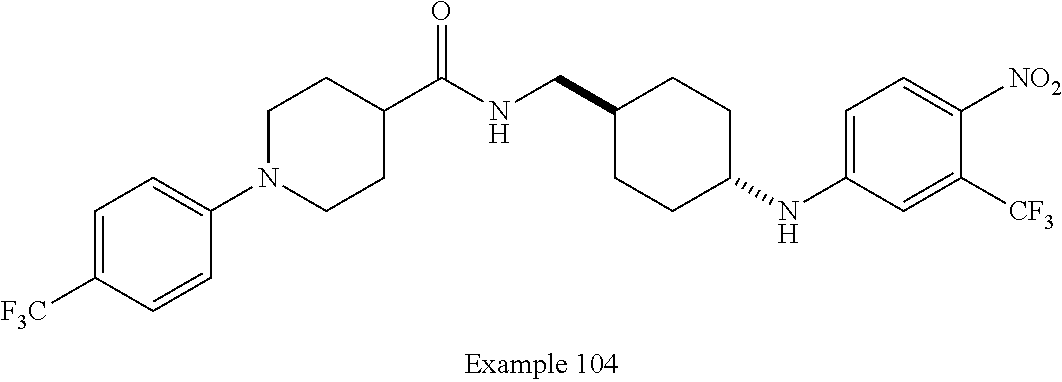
C1=C([F3C])C=CC(N2CCC(C(NCC3CCC(NC4=CC=C([NO2])C([CF3])=C4)CC3)=O)CC2)=C1
